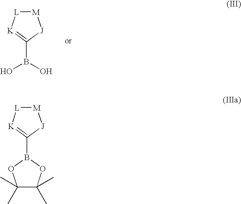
[M]1[L][K]=C(B(O)O)[J]1.[M]1[L][K]=C(B2OC(C)(C)C(C)(C)O2)[J]1
